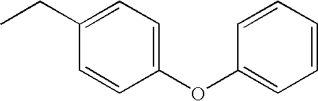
C1=CC=C(OC2=CC=C(CC)C=C2)C=C1
